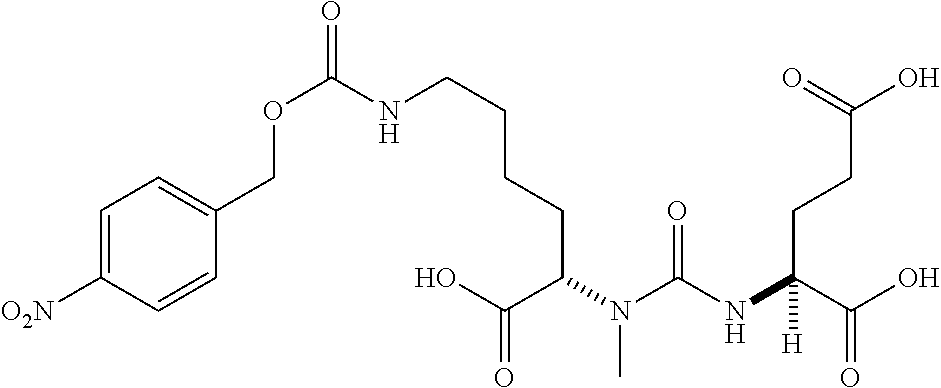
C1=C([O2N])C=CC(COC(NCCCCC(N(C(NC(C(O)=O)(CCC(O)=O)[H])=O)C)C(O)=O)=O)=C1
